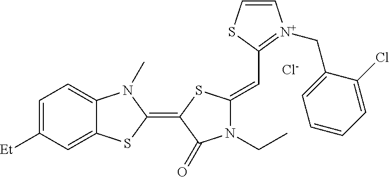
[Cl-].C1=C([Et])C=C2C(=C1)N(C)C(=C1C(=O)N(CC)C(=CC3=[N+](CC4=CC=CC=C4Cl)C=CS3)S1)S2
